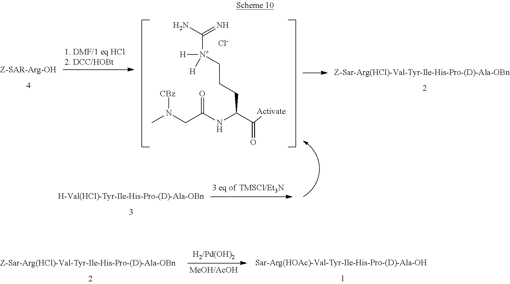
NC(=N)[N+]([H])([H])CCCC(C([Activate])=O)NC(CN(C)[CBz])=O.[Cl-]
